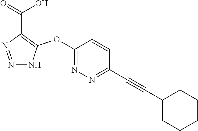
C1(OC2=C(C(=O)O)N=NN2)=NN=C(C#CC2CCCCC2)C=C1
